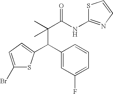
C1(Br)=CC=C(C(C2=CC(F)=CC=C2)C(C)(C(NC2=NC=CS2)=O)C)S1
